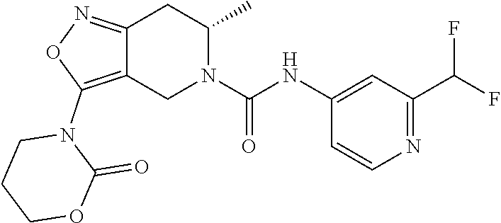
C12=NOC(N3CCCOC3=O)=C1CN(C(NC1=CC(C(F)F)=NC=C1)=O)C(C)C2
